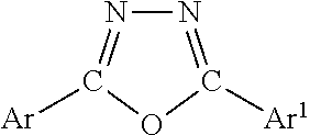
N1=C([Ar])OC([Ar1])=N1
